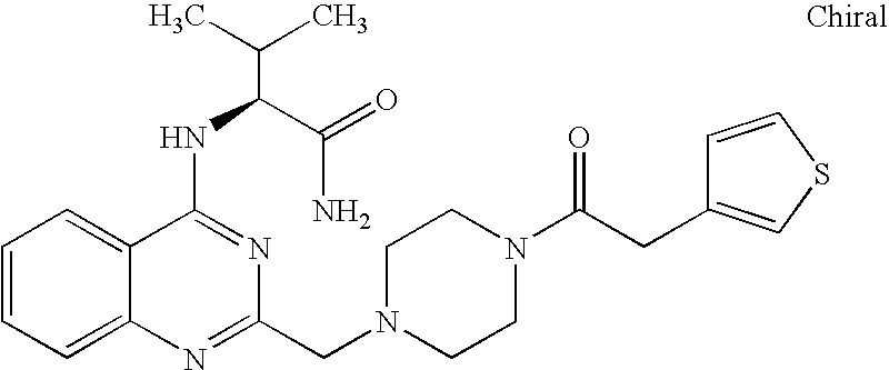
C1=CC=C2C(=C1)C(NC(C(N)=O)C(C)C)=NC(CN1CCN(C(CC3=CSC=C3)=O)CC1)=N2
